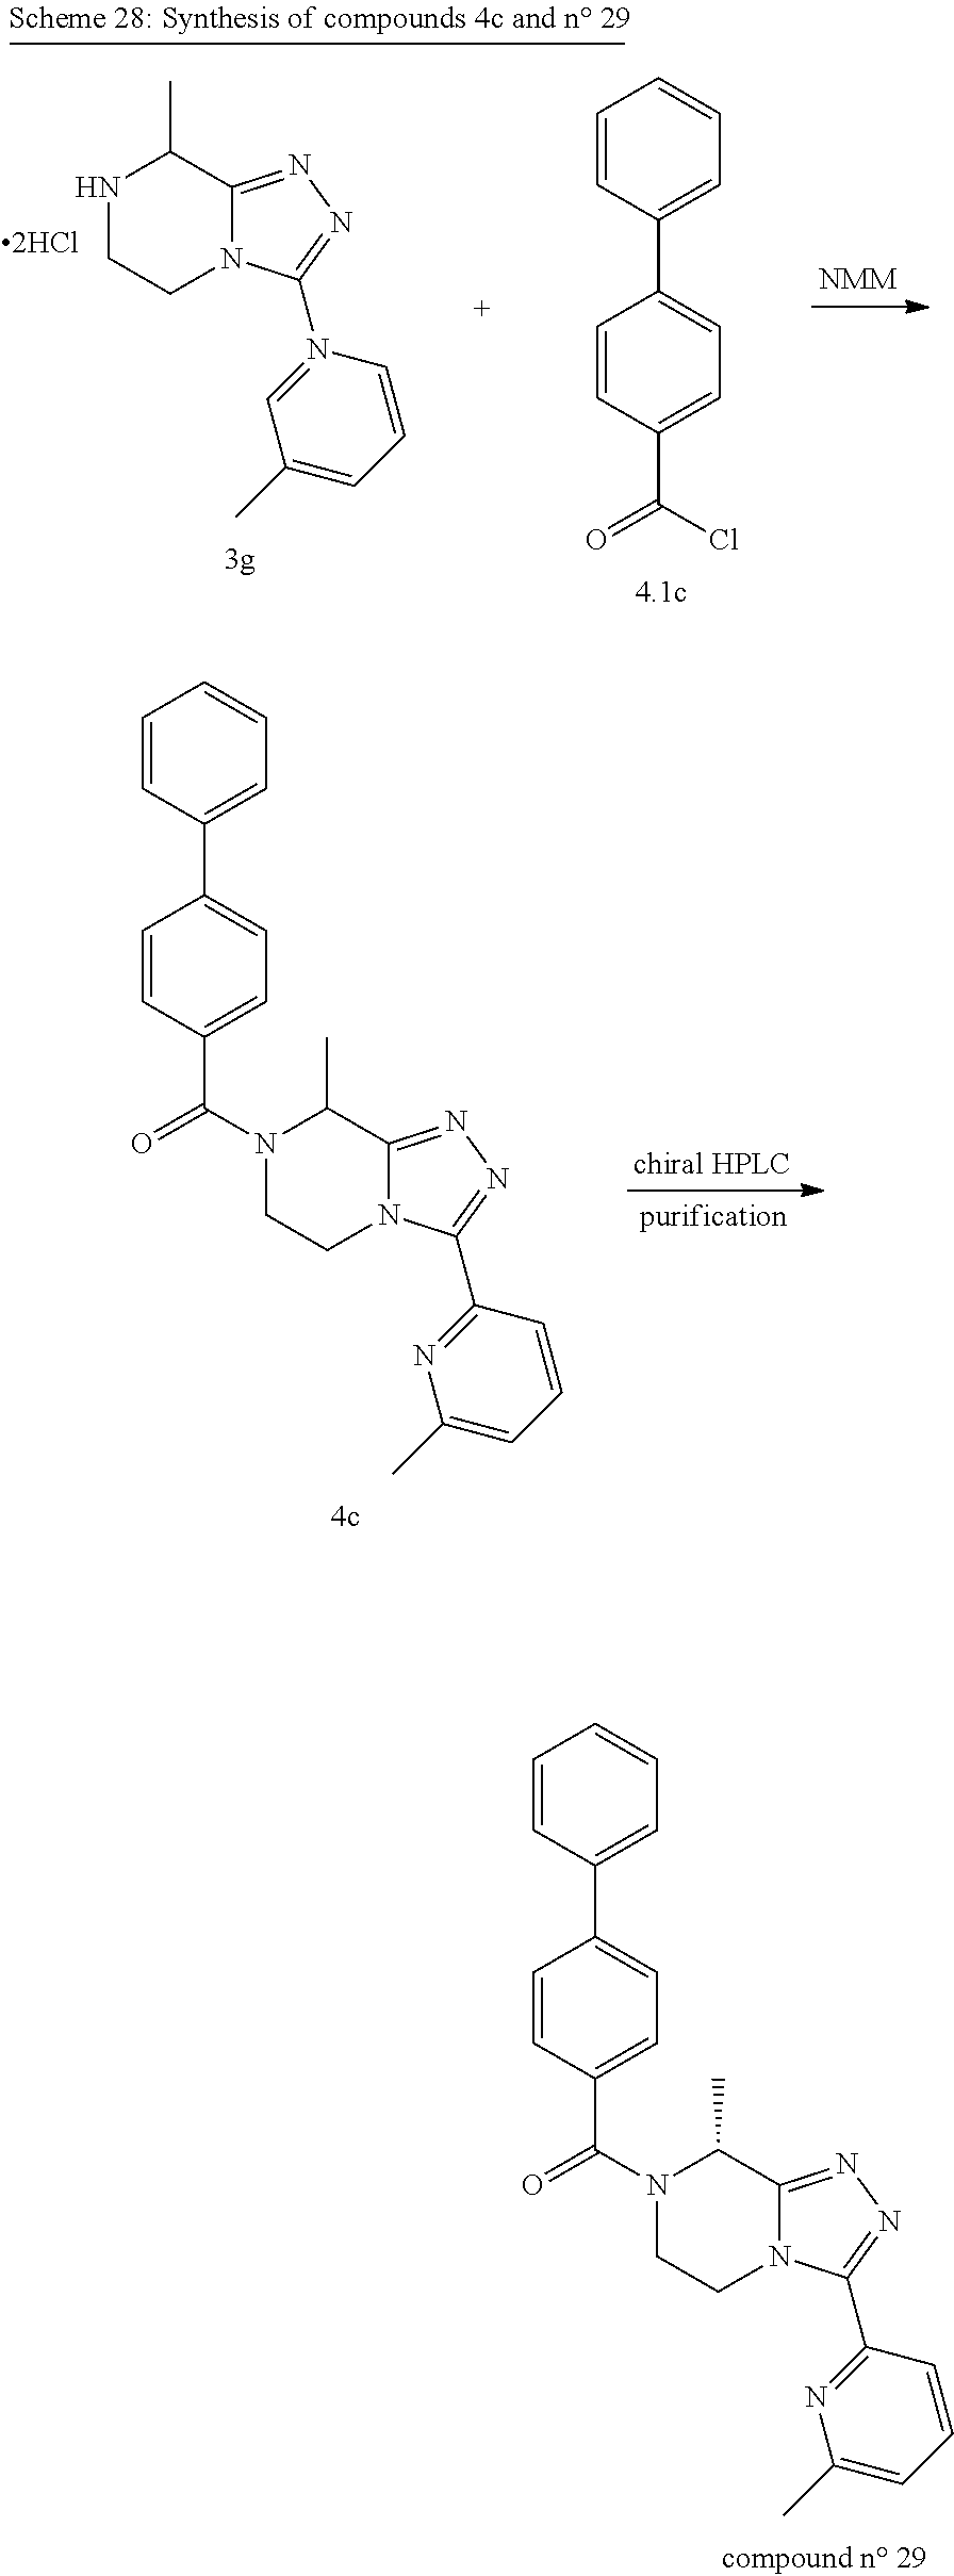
C1(C2=CC=C(C(=O)N3CCN4C(=NN=C4C4=NC(C)=CC=C4)C3C)C=C2)=CC=CC=C1.C1(C2=CC=C(C(=O)N3CCN4C(=NN=C4C4=NC(C)=CC=C4)C3C)C=C2)=CC=CC=C1.C1(C2=CC=C(C(=O)Cl)C=C2)=CC=CC=C1.N1CCN2C(=NN=C2N2=CC(C)=CC=C2)C1C
